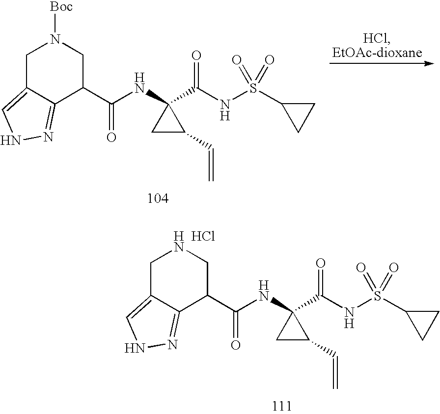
C1C2=CNN=C2C(C(NC2(C(NS(C3CC3)(=O)=O)=O)CC2C=C)=O)CN1[Boc].C1C2=CNN=C2C(C(NC2(C(NS(C3CC3)(=O)=O)=O)CC2C=C)=O)CN1.Cl
